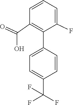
C1(C(O)=O)=C(C2=CC=C(C(F)(F)F)C=C2)C(F)=CC=C1
